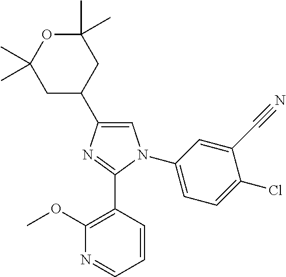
C1=C(C2CC(C)(C)OC(C)(C)C2)N=C(C2=C(OC)N=CC=C2)N1C1=CC=C(Cl)C(C#N)=C1
